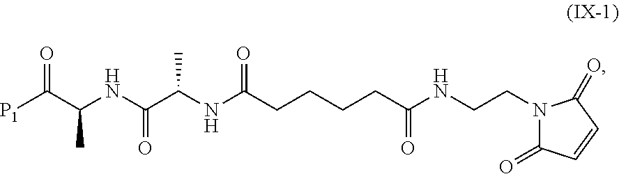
[P1]C(C(NC(C(NC(CCCCC(NCCN1C(=O)C=CC1=O)=O)=O)C)=O)C)=O
